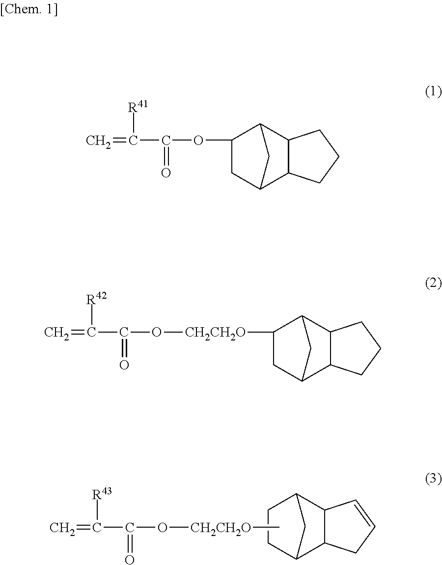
C=C(C(O[CH2CH2O]C)=O)[R43].C1C2C3C(C(C2)C1)C=CC3.C=C(C(OC1CC2C3C(C1C2)CCC3)=O)[R41].C=C(C(O[CH2CH2O]C1CC2C3C(C1C2)CCC3)=O)[R42]
